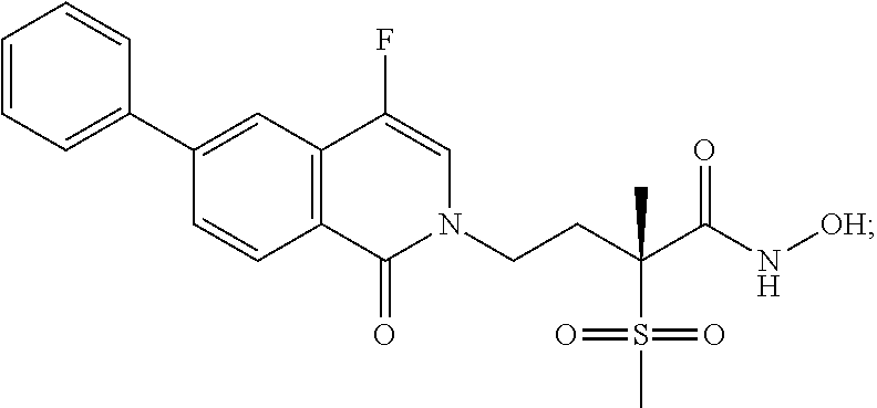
C1=CC=CC(C2=CC3=C(C=C2)C(=O)N(CCC(S(C)(=O)=O)(C)C(=O)N[OH])C=C3F)=C1
